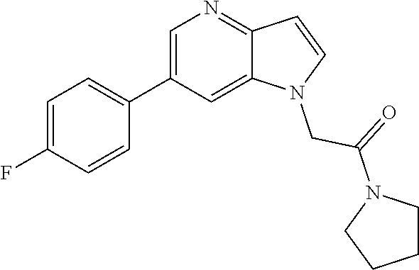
C1=C(C2=CC=C(F)C=C2)C=C2C(=N1)C=CN2CC(=O)N1CCCC1
